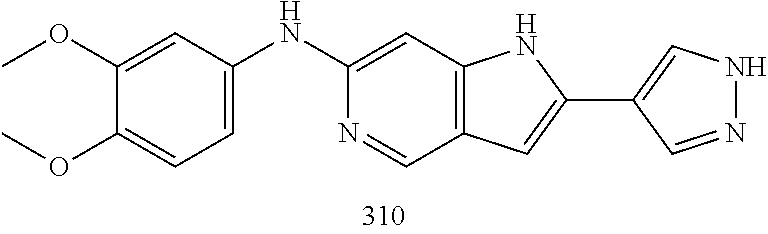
N1N=CC(C2=CC3=C(C=C(NC4=CC=C(OC)C(OC)=C4)N=C3)N2)=C1
